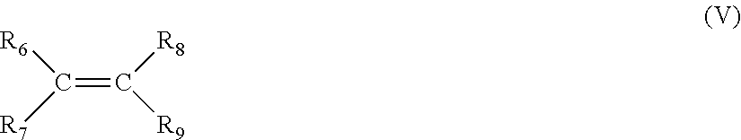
C(=C([R8])[R9])([R6])[R7]
